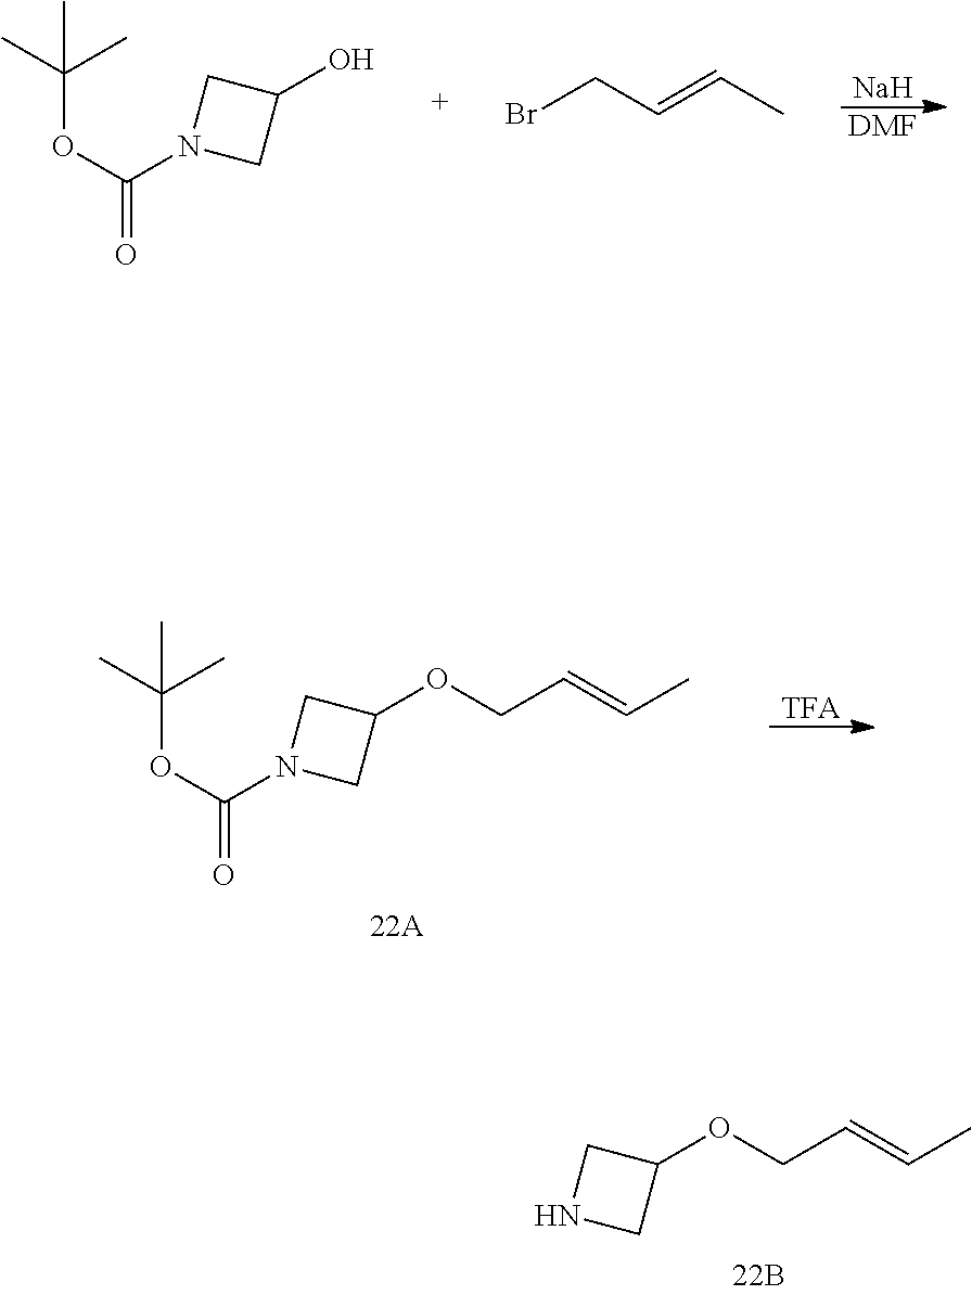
N1CC(OCC=CC)C1.[Na].[DMF].CC(OC(N1CC(O)C1)=O)(C)C.BrCC=CC.CC(OC(N1CC(OCC=CC)C1)=O)(C)C.[TFA]
